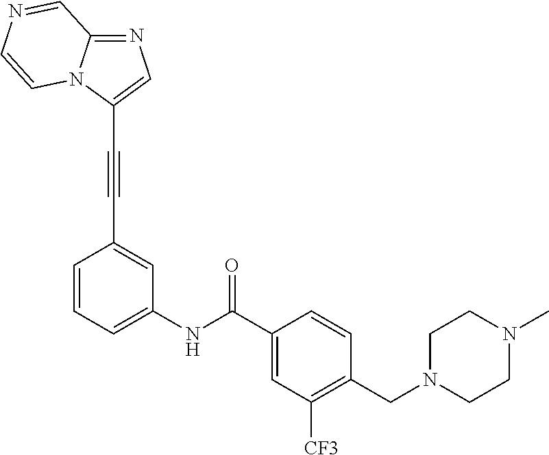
C12=NC=C(C#CC3=CC(NC(C4=CC([CF3])=C(CN5CCN(C)CC5)C=C4)=O)=CC=C3)N1C=CN=C2
